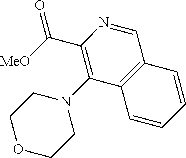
C1(C([MeO])=O)=C(N2CCOCC2)C2=C(C=N1)C=CC=C2
